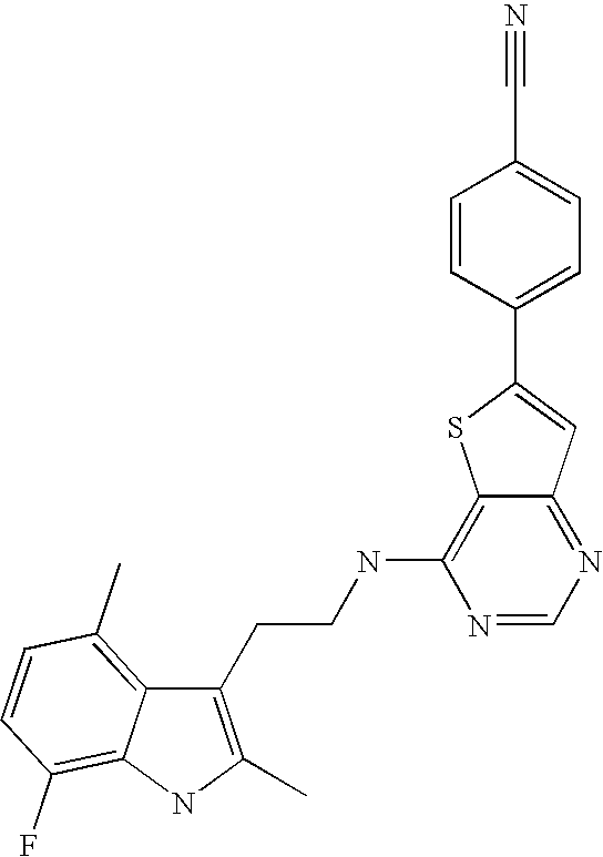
C1(CCNC2=C3C(=NC=N2)C=C(C2=CC=C(C#N)C=C2)S3)=C(C)NC2=C(F)C=CC(C)=C12
